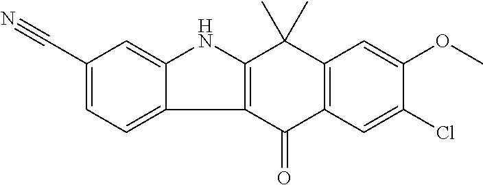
C1(C#N)=CC=C2C(=C1)NC1=C2C(=O)C2=C(C1(C)C)C=C(OC)C(Cl)=C2
